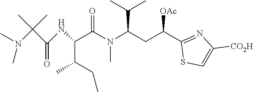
C(C(CC)C)(C(N(C)C(CC(C1=NC([CO2H])=CS1)[OAc])C(C)C)=O)NC(C(N(C)C)(C)C)=O
